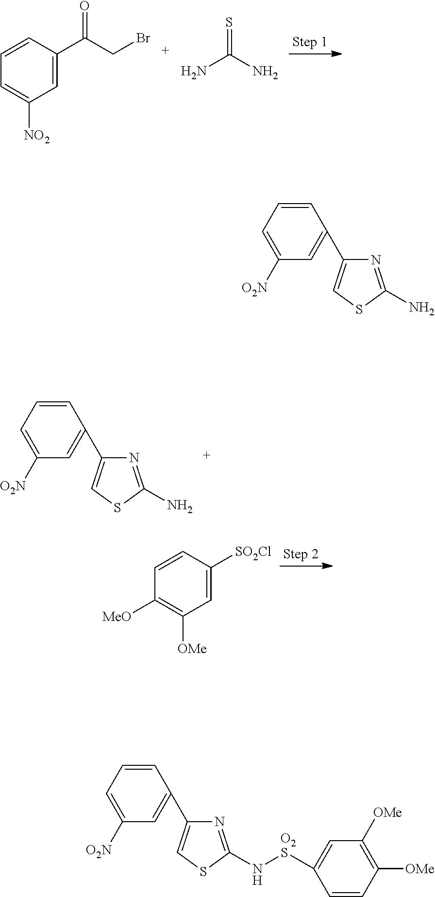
C1=CC(C(CBr)=O)=CC([NO2])=C1.NC(N)=S.C1([O2N])=CC=CC(C2=CSC(N)=N2)=C1.C1=CC([SO2Cl])=CC([OMe])=C1[MeO].C1([O2N])=CC=CC(C2=CSC(N)=N2)=C1.C1([O2N])=CC=CC(C2=CSC(N[O2S]C3=CC([OMe])=C([OMe])C=C3)=N2)=C1
